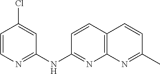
C1=C(Cl)C=CN=C1NC1=NC2=C(C=C1)C=CC(C)=N2
